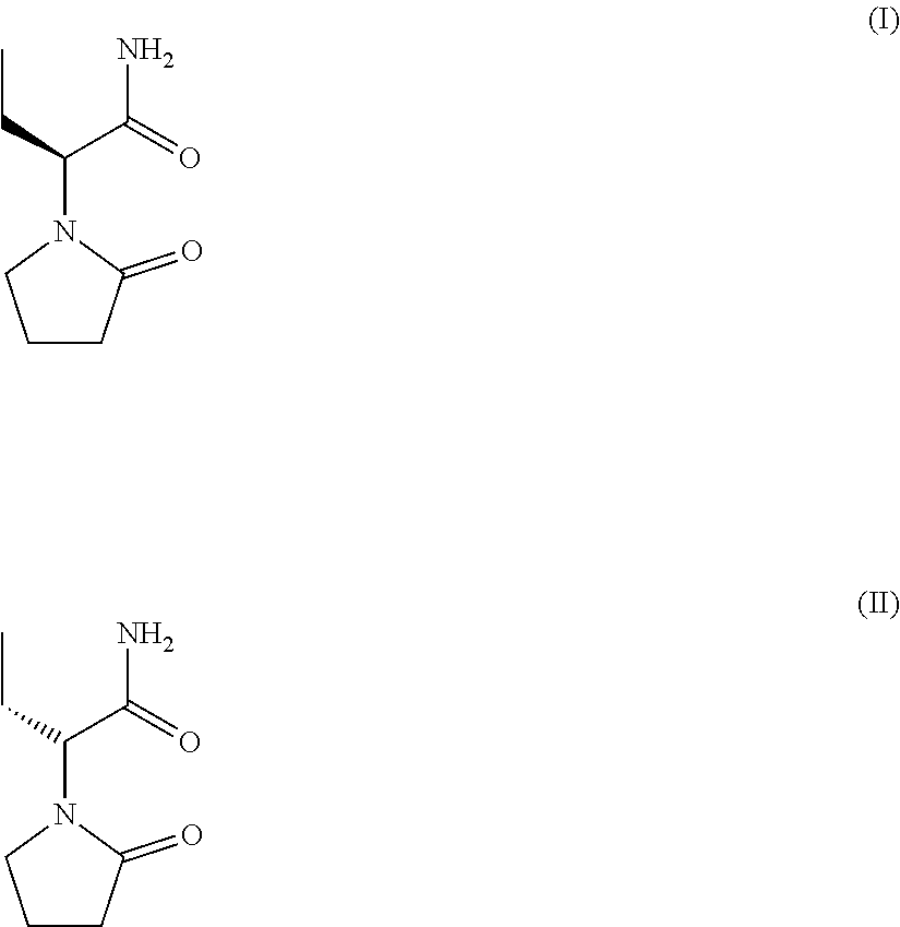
CCC(C(N)=O)N1CCCC1=O.CCC(C(N)=O)N1CCCC1=O
